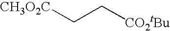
[CH3O2C]CC[CO2tBu]
